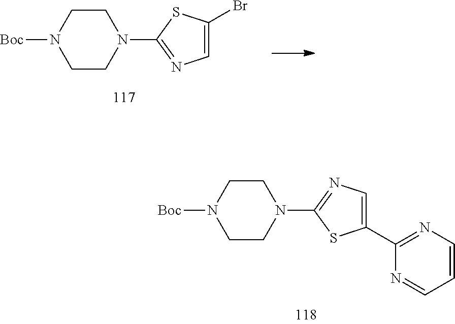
C1CN(C2=NC=C(C3=NC=CC=N3)S2)CCN1[Boc].C1CN(C2=NC=C(Br)S2)CCN1[Boc]
